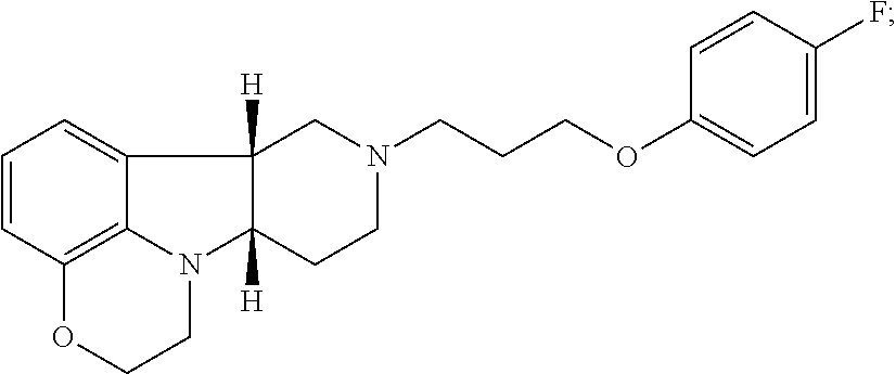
C1=CC2=C3C(=C1)C1([H])C([H])(N3CCO2)CCN(CCCOC2=CC=C(F)C=C2)C1
